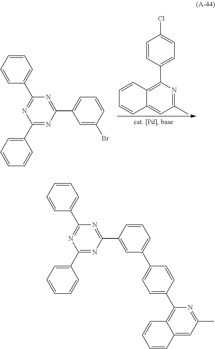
C12=C(C3=CC=C(Cl)C=C3)N=C(C)C=C1C=CC=C2.C1(C2=CC=CC=C2)=NC(C2=CC=CC=C2)=NC(C2=CC=CC(Br)=C2)=N1.C1(C2=CC=CC=C2)=NC(C2=CC=CC=C2)=NC(C2=CC(C3=CC=C(C4=C5C(=CC(C)=N4)C=CC=C5)C=C3)=CC=C2)=N1
